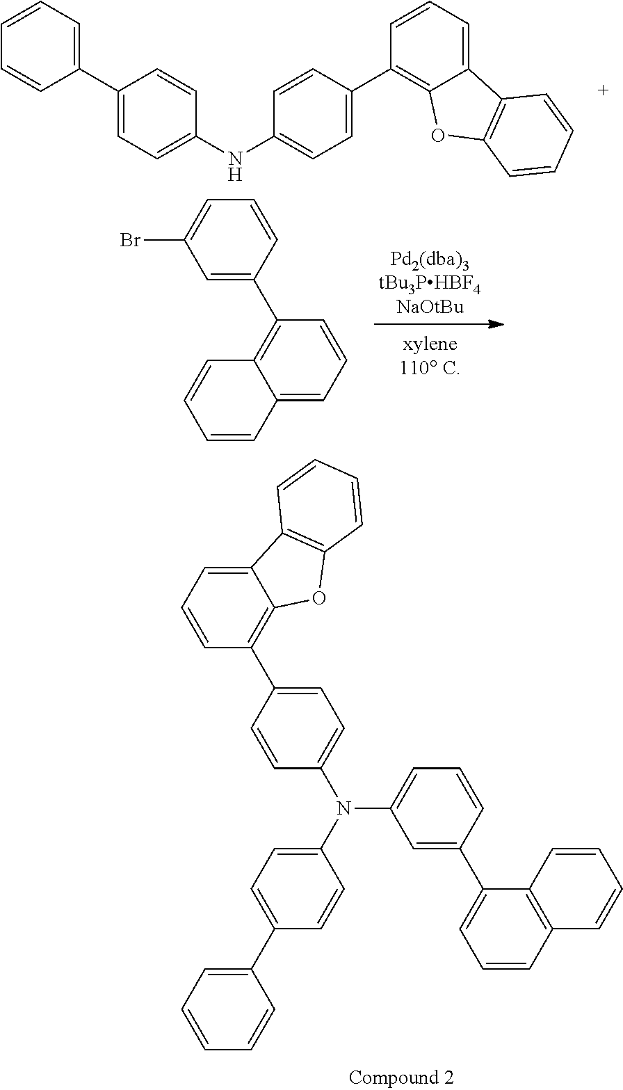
C1=CC=C(Br)C=C1C1=C2C(=CC=C1)C=CC=C2.C1=C(N(C2=CC=CC(C3=CC=CC4=C3C=CC=C4)=C2)C2=CC=C(C3=CC=CC=C3)C=C2)C=CC(C2=C3C(=CC=C2)C2=C(O3)C=CC=C2)=C1.C1=CC=C(C2=CC=C(NC3=CC=C(C4=C5C(=CC=C4)C4=C(O5)C=CC=C4)C=C3)C=C2)C=C1
